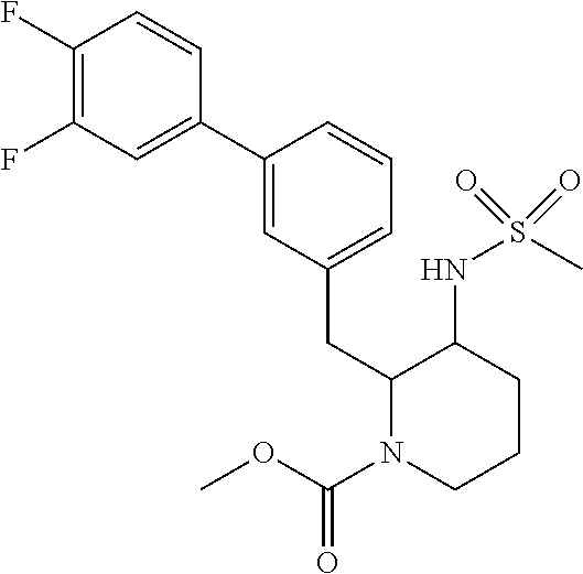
C1(F)=C(F)C=C(C2=CC(CC3N(C(OC)=O)CCCC3NS(C)(=O)=O)=CC=C2)C=C1
